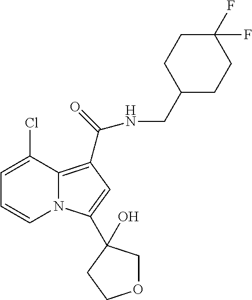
C1=C(Cl)C2=C(C(NCC3CCC(F)(F)CC3)=O)C=C(C3(O)COCC3)N2C=C1
